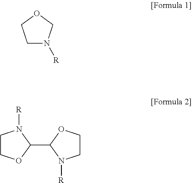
C1N([R])COC1.C1COC(C2N([R])CCO2)N1[R]
